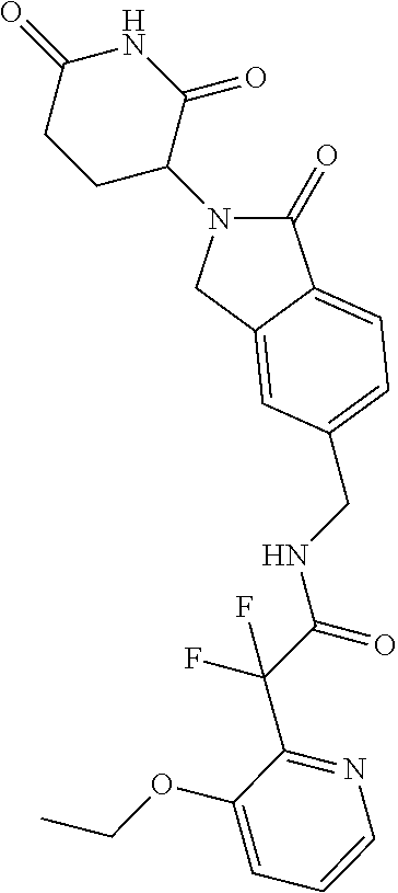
C1(=O)N(C2C(=O)NC(=O)CC2)CC2=CC(CNC(=O)C(F)(F)C3=NC=CC=C3OCC)=CC=C12
